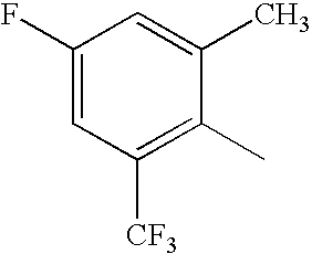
C1(F)=CC([CF3])=C(C)C(C)=C1
